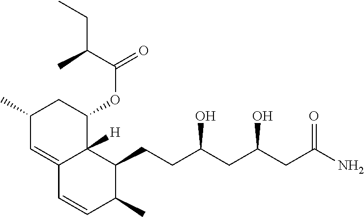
OC(CC(O)CC(N)=O)CCC1C2([H])C(=CC(C)CC2OC(=O)C(C)CC)C=CC1C
